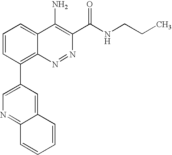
C1=CC(C2=CN=C3C(=C2)C=CC=C3)=C2C(=C1)C(N)=C(C(NCCC)=O)N=N2
